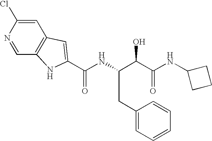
C1=C(Cl)N=CC2=C1C=C(C(NC(C(C(NC1CCC1)=O)O)CC1=CC=CC=C1)=O)N2
